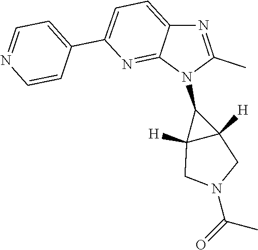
C1=C2C(=NC(C3=CC=NC=C3)=C1)N(C1C3([H])C1([H])CN(C(=O)C)C3)C(C)=N2
